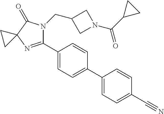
C12(N=C(C3=CC=C(C4=CC=C(C#N)C=C4)C=C3)N(CC3CN(C(C4CC4)=O)C3)C1=O)CC2
